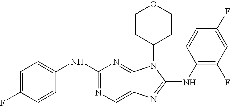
C1(NC2=NC=C3C(=N2)N(C2CCOCC2)C(NC2=C(F)C=C(F)C=C2)=N3)=CC=C(F)C=C1
